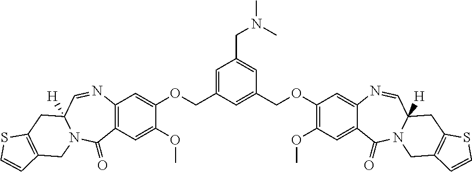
C1=C(COC2=CC3=C(C=C2OC)C(=O)N2C([H])(C=N3)CC3=C(C2)C=CS3)C=C(COC2=C(OC)C=C3C(=C2)N=CC2([H])N(C3=O)CC3=C(C2)SC=C3)C=C1CN(C)C
